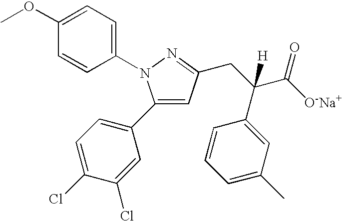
[O-Na+]C(C(CC1=NN(C2=CC=C(OC)C=C2)C(C2=CC=C(Cl)C(Cl)=C2)=C1)(C1=CC(C)=CC=C1)[H])=O
